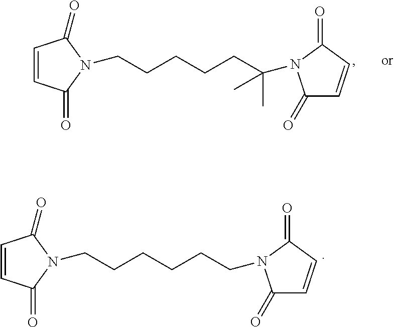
C1=CC(=O)N(CCCCCC(C)(C)N2C(=O)C=CC2=O)C1=O.C1=CC(=O)N(CCCCCCN2C(=O)C=CC2=O)C1=O
